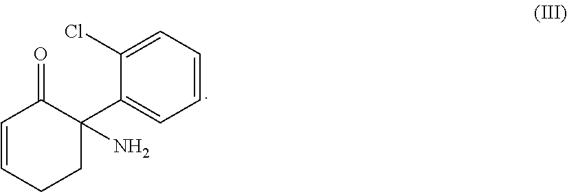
C1=CCCC(C2=CC=CC=C2Cl)(N)C1=O
